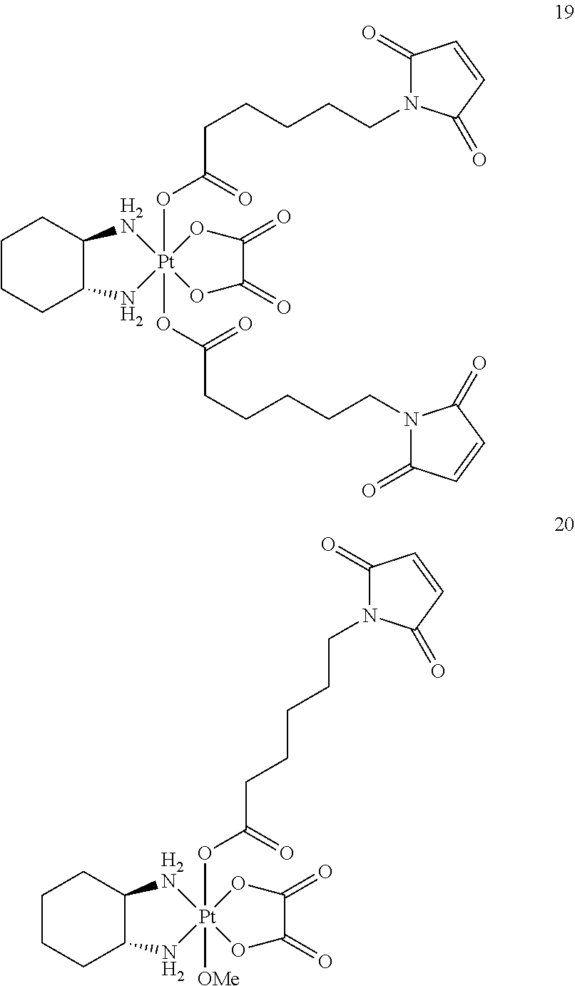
[Pt]12(OC(CCCCCN3C(=O)C=CC3=O)=O)(OC(CCCCCN3C(=O)C=CC3=O)=O)(OC(=O)C(=O)O1)NC1CCCCC1[H2N]2.[Pt]12(OC(CCCCCN3C(=O)C=CC3=O)=O)([OMe])(OC(=O)C(=O)O1)NC1CCCCC1[H2N]2
